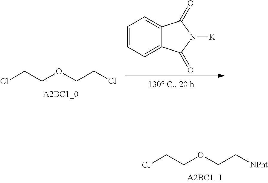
C(COCCCl)Cl.C1=CC=C2C(=C1)C(=O)N([K])C2=O.C(COCCCl)[NPht]
